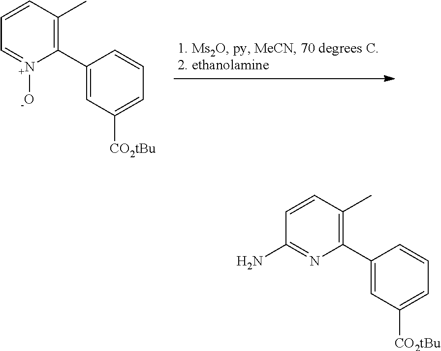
C1(C2=C(C)C=CC=[N+]2[-O])=CC([CO2tBu])=CC=C1.C1(C2=C(C)C=CC(N)=N2)=CC([CO2tBu])=CC=C1
